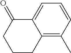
C12=C(C)C=CC=C1C(=O)CCC2
